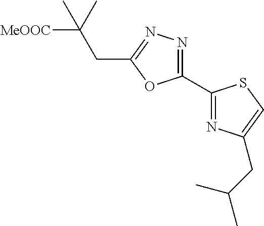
C1(C2=NC(CC(C)C)=CS2)=NN=C(CC(C)([MeOOC])C)O1
